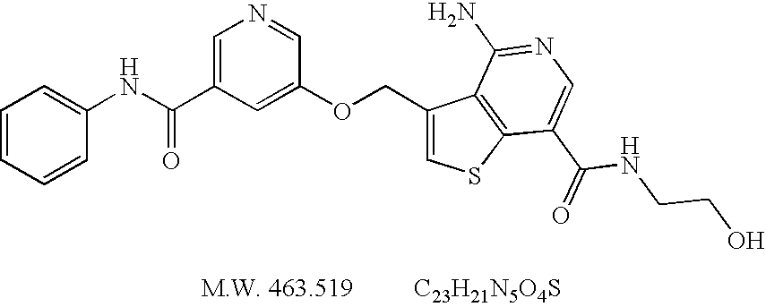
[C23H21N5O4S].C1=CC=CC(NC(C2=CN=CC(OCC3=CSC4=C3C(N)=NC=C4C(NCCO)=O)=C2)=O)=C1
